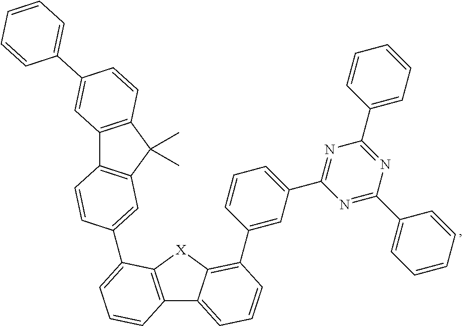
C12=C([X]C3=C(C4=CC(C5=NC(C6=CC=CC=C6)=NC(C6=CC=CC=C6)=N5)=CC=C4)C=CC=C13)C(C1=CC3=C(C4=C(C3(C)C)C=CC(C3=CC=CC=C3)=C4)C=C1)=CC=C2
